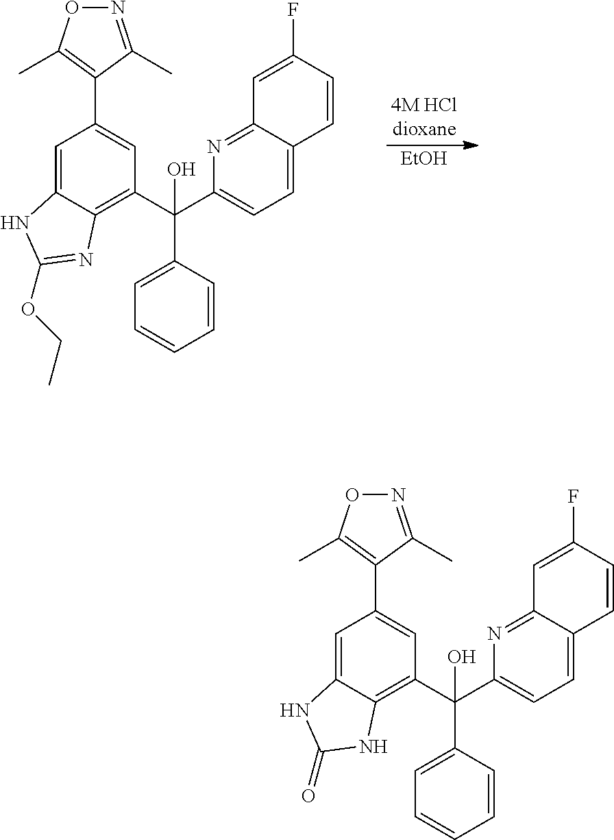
[EtOH].N1=C(C)C(C2=CC(C(C3=CC=CC=C3)(C3=CC=C4C(=N3)C=C(F)C=C4)O)=C3C(=C2)NC(OCC)=N3)=C(C)O1.N1=C(C)C(C2=CC(C(C3=CC=CC=C3)(C3=CC=C4C(=N3)C=C(F)C=C4)O)=C3C(=C2)NC(=O)N3)=C(C)O1
